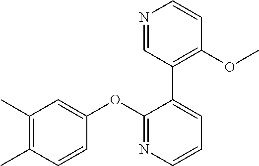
C1(C)=C(C)C=CC(OC2=NC=CC=C2C2=C(OC)C=CN=C2)=C1
